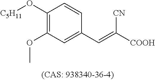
C1(O[C5H11])=C(OC)C=C(C=C([COOH])[CN])C=C1
